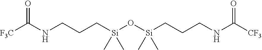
[F3C]C(NCCC[Si](O[Si](CCCNC([CF3])=O)(C)C)(C)C)=O
